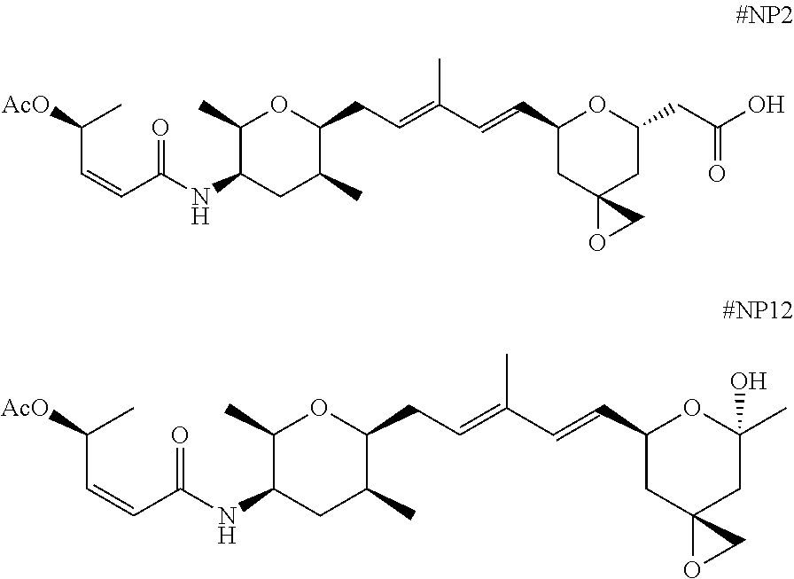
C1(C)C(NC(C=CC(C)[AcO])=O)CC(C)C(CC=C(C=CC2CC3(CC(CC(O)=O)O2)OC3)C)O1.C1(C)C(NC(C=CC(C)[AcO])=O)CC(C)C(CC=C(C=CC2CC3(CC(C)(O)O2)OC3)C)O1
